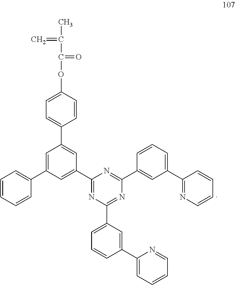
CC(=C)C(=O)OC1=CC=C(C2=CC(C3=NC(C4=CC=CC(C5=CC=CC=N5)=C4)=NC(C4=CC(C5=NC=CC=C5)=CC=C4)=N3)=CC(C3=CC=CC=C3)=C2)C=C1
